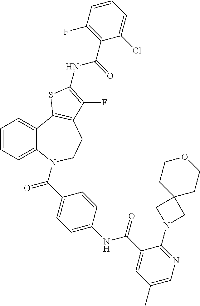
C1=CC=C2C(=C1)C1=C(CCN2C(=O)C2=CC=C(NC(=O)C3=CC(C)=CN=C3N3CC4(C3)CCOCC4)C=C2)C(F)=C(NC(=O)C2=C(F)C=CC=C2Cl)S1
